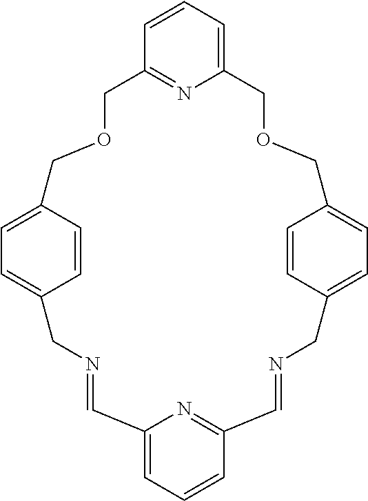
C1=CC2=CC=C1CN=CC1=CC=CC(=N1)C=NCC1=CC=C(COCC3=CC=CC(=N3)COC2)C=C1
